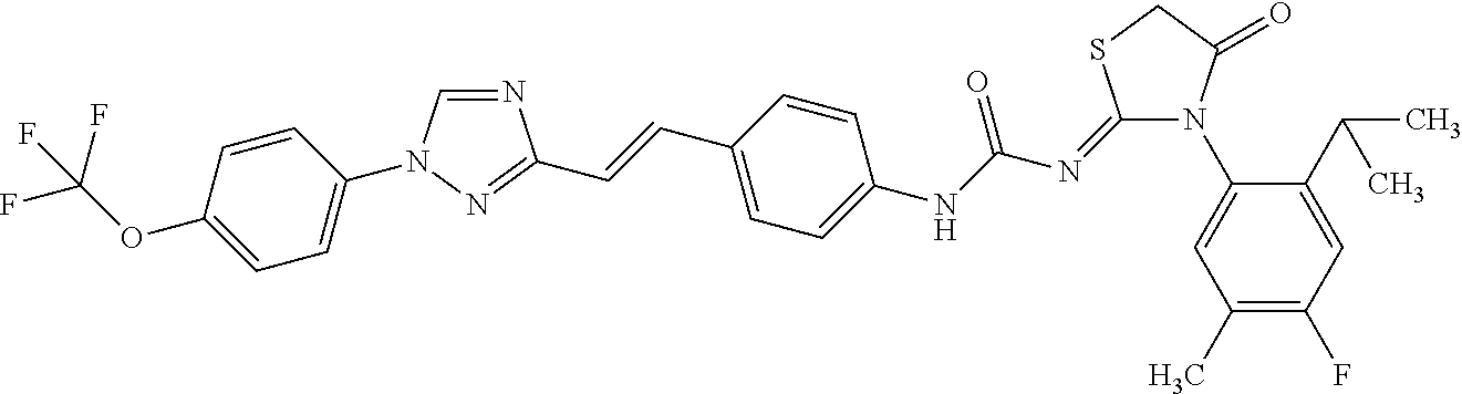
N1=CN(C2=CC=C(OC(F)(F)F)C=C2)N=C1C=CC1=CC=C(NC(N=C2N(C3=CC(C)=C(F)C=C3C(C)C)C(=O)CS2)=O)C=C1
